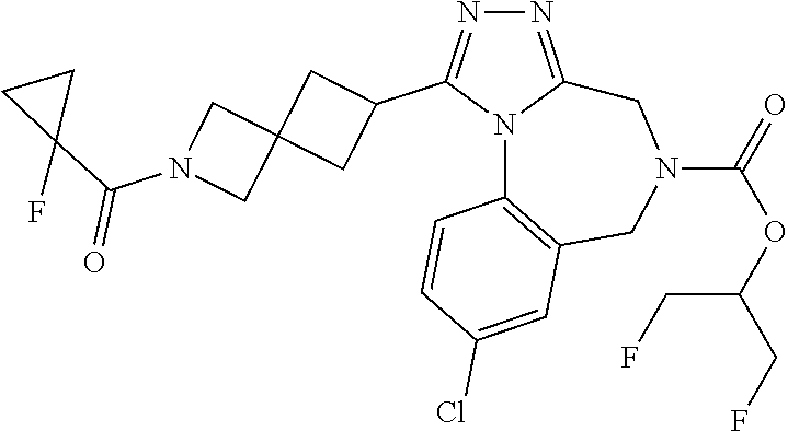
N1=C2N(C(C3CC4(C3)CN(C(C3(F)CC3)=O)C4)=N1)C1=C(CN(C(=O)OC(CF)CF)C2)C=C(Cl)C=C1
